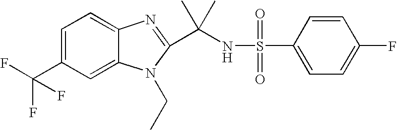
C1=C(C(F)(F)F)C=C2C(=C1)N=C(C(NS(=O)(=O)C1=CC=C(F)C=C1)(C)C)N2CC
